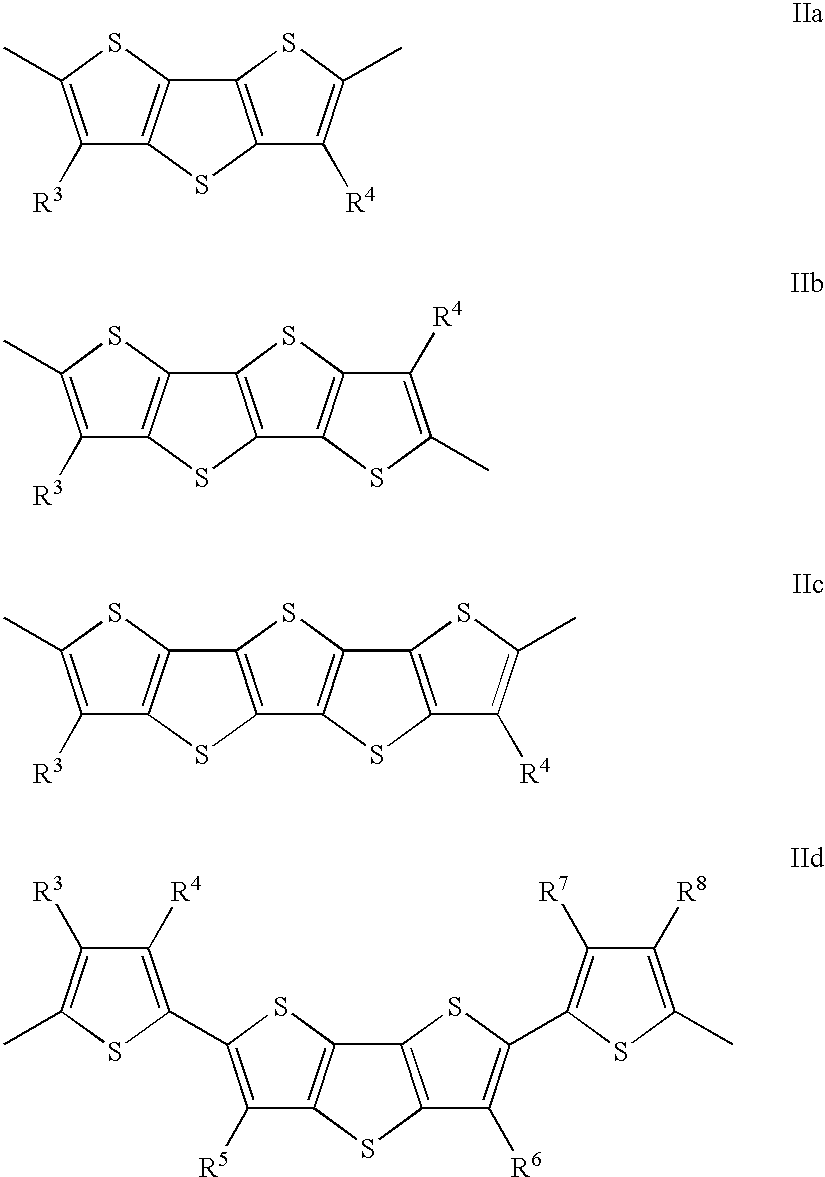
C1([R3])=C(C)SC2=C1SC1=C2SC(C)=C1[R4].C1([R3])=C(C)SC2=C1SC1=C2SC2=C1SC(C)=C2[R4].C1([R3])=C(C)SC2=C1SC1=C2SC2=C1SC1=C2SC(C)=C1[R4].C1([R5])=C(C2=C([R4])C([R3])=C(C)S2)SC2=C1SC1=C2SC(C2=C([R7])C([R8])=C(C)S2)=C1[R6]
